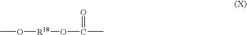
CO[R18]OC(C)=O
